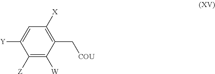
C1([X])=C(C[COU])C([W])=C([Z])C([Y])=C1
